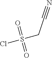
O=S(=O)(CC#N)Cl
